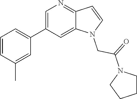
C1=C(C2=CC=CC(C)=C2)C=C2C(=N1)C=CN2CC(=O)N1CCCC1
